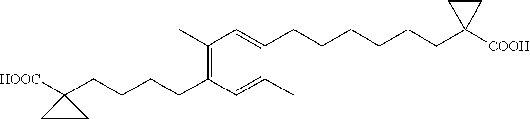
C1=C(CCCCCCC2([COOH])CC2)C(C)=CC(CCCCC2([HOOC])CC2)=C1C
